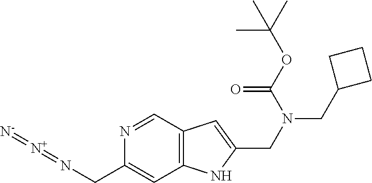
[N+](=NCC1=CC2=C(C=N1)C=C(CN(C(=O)OC(C)(C)C)CC1CCC1)N2)=[N-]
